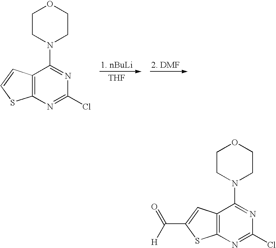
C12=C(C=C(C(=O)[H])S1)C(N1CCOCC1)=NC(Cl)=N2.C12=C(C=CS1)C(N1CCOCC1)=NC(Cl)=N2.[THF]
